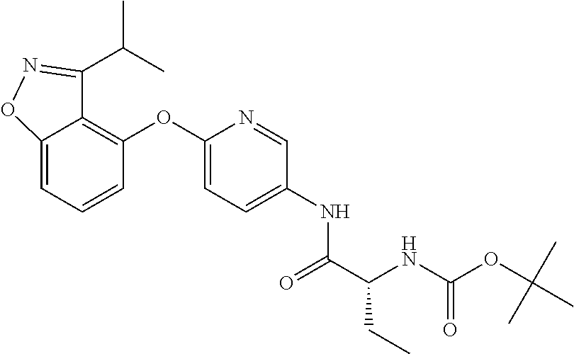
C1=C2ON=C(C(C)C)C2=C(OC2=CC=C(NC(C(CC)NC(=O)OC(C)(C)C)=O)C=N2)C=C1
